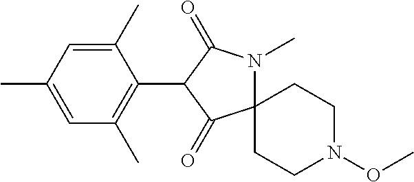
C12(N(C)C(=O)C(C3=C(C)C=C(C)C=C3C)C1=O)CCN(OC)CC2
